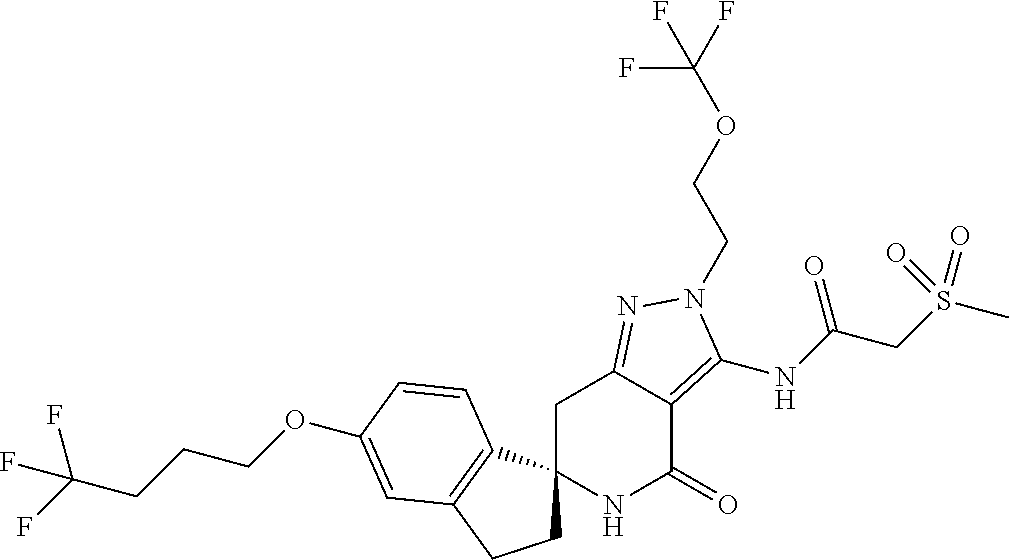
C1C2(C3=C(C1)C=C(OCCCC(F)(F)F)C=C3)NC(=O)C1=C(NC(CS(C)(=O)=O)=O)N(CCOC(F)(F)F)N=C1C2
